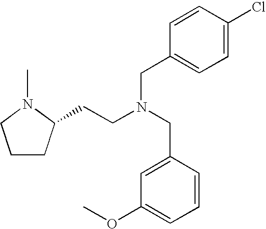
C1CC(CCN(CC2=CC(OC)=CC=C2)CC2=CC=C(Cl)C=C2)N(C)C1
